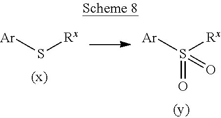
[Ar]S[Rx].[Ar]S([Rx])(=O)=O
